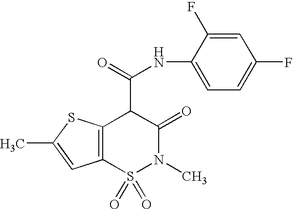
C12=C(S(=O)(=O)N(C)C(=O)C1C(=O)NC1=CC=C(F)C=C1F)C=C(C)S2
